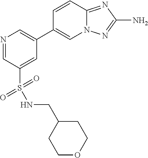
N1=CC(S(=O)(=O)NCC2CCOCC2)=CC(C2=CN3C(=NC(N)=N3)C=C2)=C1
